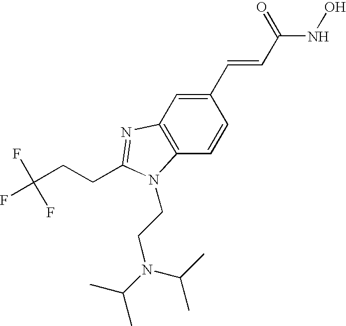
C1(C=CC(NO)=O)=CC2=C(C=C1)N(CCN(C(C)C)C(C)C)C(CCC(F)(F)F)=N2
